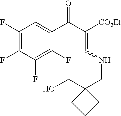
C1(F)=C(F)C(F)=C(F)C(C(C(=CNCC2(CO)CCC2)[CO2Et])=O)=C1
